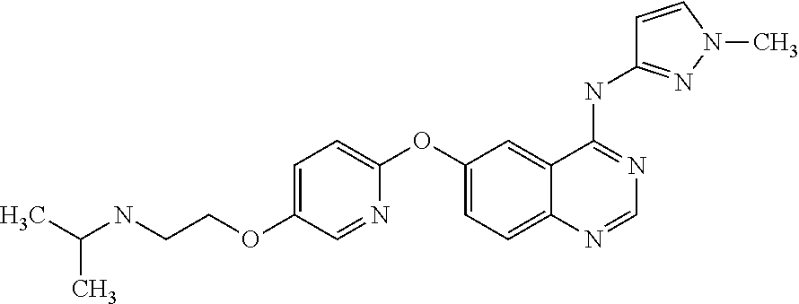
C1=C(OCCNC(C)C)C=NC(OC2=CC=C3C(=C2)C(NC2=NN(C)C=C2)=NC=N3)=C1
